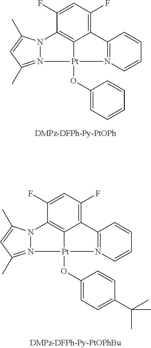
C12=C(F)C=C(F)C3=C1[Pt](OC1=CC=C(C(C)(C)C)C=C1)(N1=C(C)C=C(C)N31)N1=C2C=CC=C1.C12=C(F)C=C(F)C3=C1[Pt](OC1=CC=CC=C1)(N1=C(C)C=C(C)N31)N1=C2C=CC=C1
